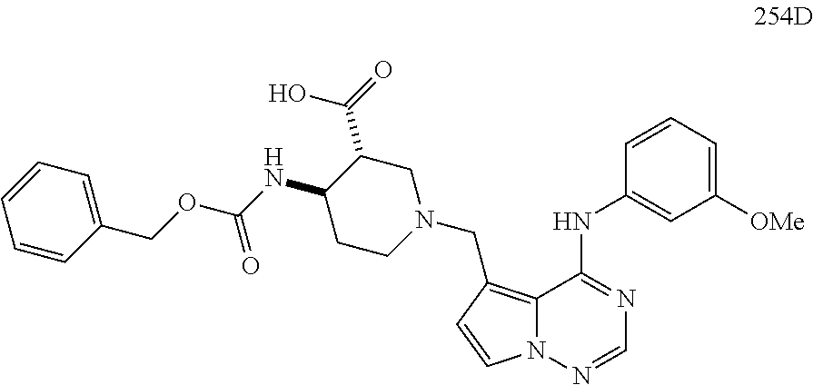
N12C(=C(CN3CCC(NC(OCC4=CC=CC=C4)=O)C(C(=O)O)C3)C=C1)C(NC1=CC([OMe])=CC=C1)=NC=N2
